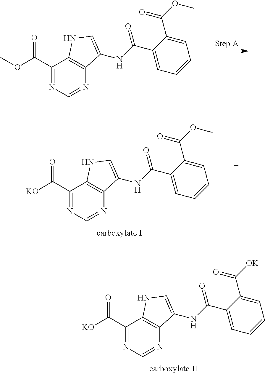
C1(C(OC)=O)=NC=NC2=C1NC=C2NC(C1=CC=CC=C1C(OC)=O)=O.C1(C([KO])=O)=NC=NC2=C1NC=C2NC(C1=CC=CC=C1C(OC)=O)=O.C1(C([KO])=O)=NC=NC2=C1NC=C2NC(C1=CC=CC=C1C([OK])=O)=O
